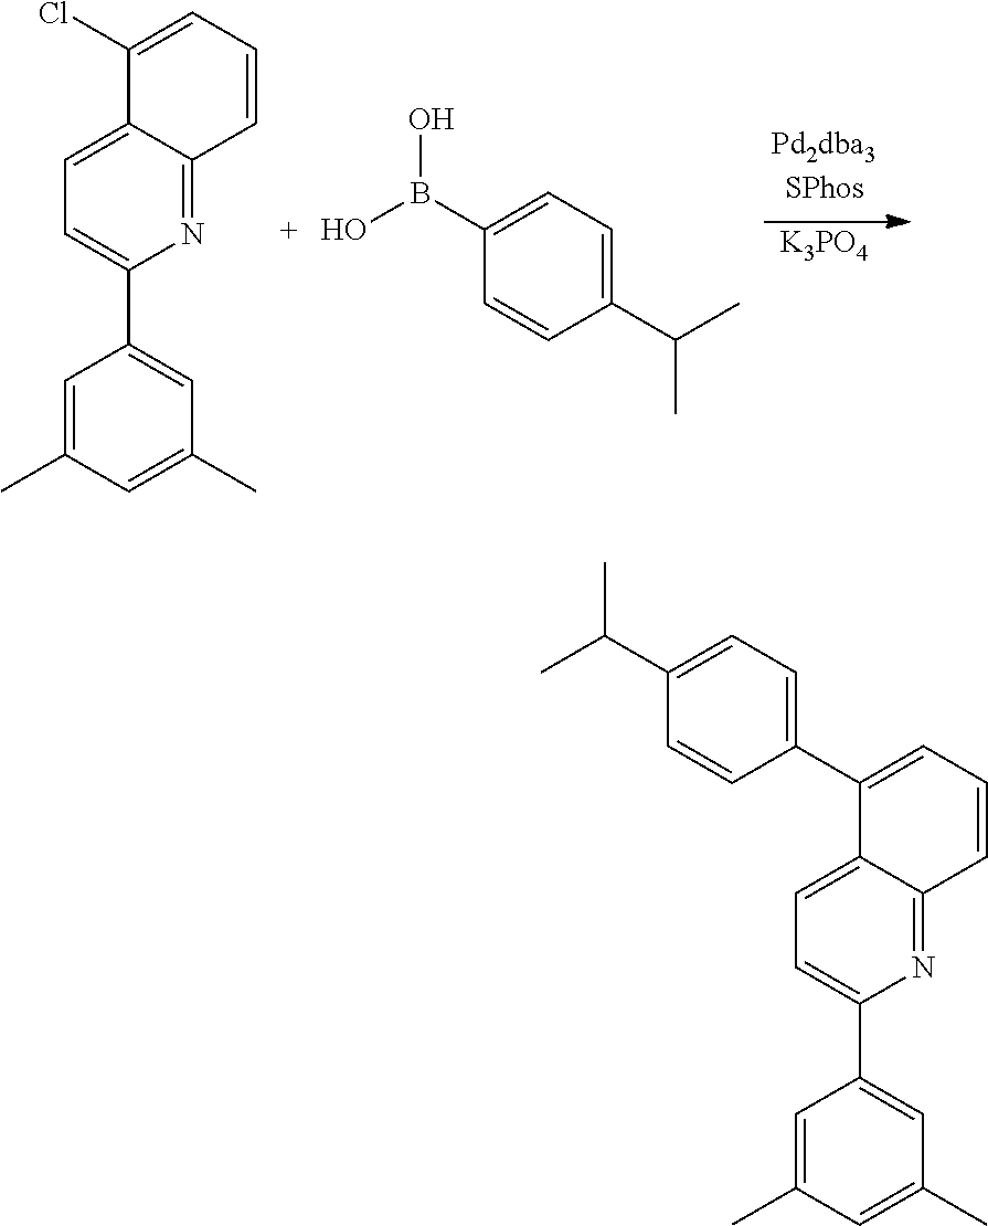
[K3PO4].C1(Cl)=CC=CC2=NC(C3=CC(C)=CC(C)=C3)=CC=C12.OB(C1=CC=C(C(C)C)C=C1)O.C1(C2=CC=C(C(C)C)C=C2)=CC=CC2=NC(C3=CC(C)=CC(C)=C3)=CC=C12
